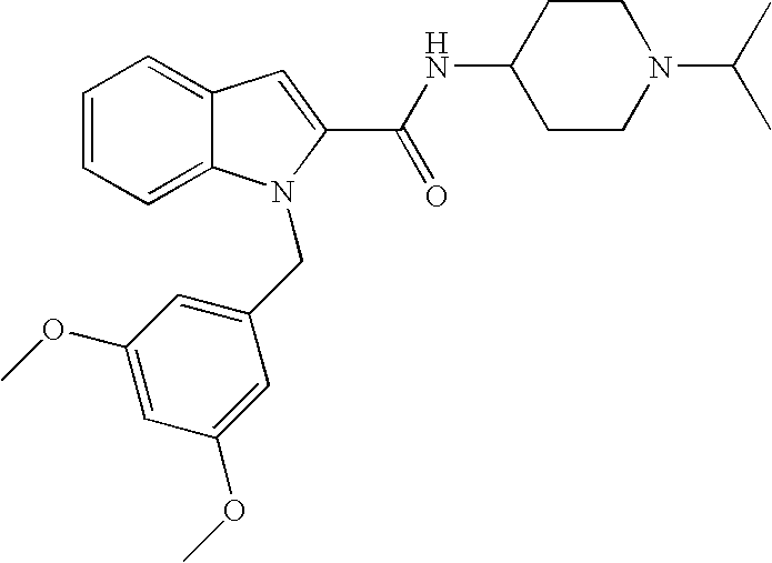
C1=CC=C2C(=C1)C=C(C(NC1CCN(C(C)C)CC1)=O)N2CC1=CC(OC)=CC(OC)=C1
